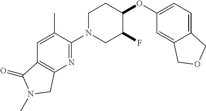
C1N(C2=NC3=C(C=C2C)C(=O)N(C)C3)CC(F)C(OC2=CC=C3C(=C2)COC3)C1
